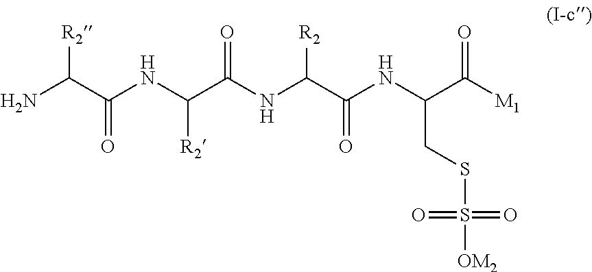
NC(C(NC(C(NC(C(NC(C([M1])=O)CSS([OM2])(=O)=O)=O)[R2])=O)[R2])=O)[R2]
